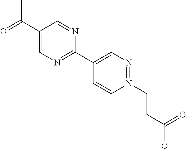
C1(C(C)=O)=CN=C(C2=CN=[N+](CCC(=O)[O-])C=C2)N=C1
